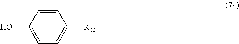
C1(O)=CC=C([R33])C=C1
